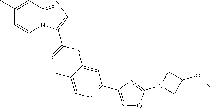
C1(C)=CC2=NC=C(C(=O)NC3=CC(C4=NOC(N5CC(OC)C5)=N4)=CC=C3C)N2C=C1
